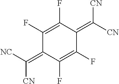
C1(F)=C(F)C(=C([CN])[CN])C(F)=C(F)C1=C([NC])[CN]
